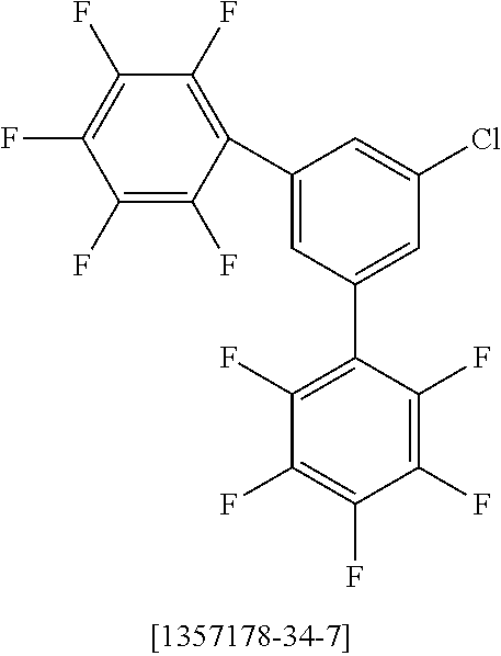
C1(F)=C(F)C(C2=CC(C3=C(F)C(F)=C(F)C(F)=C3F)=CC(Cl)=C2)=C(F)C(F)=C1F
